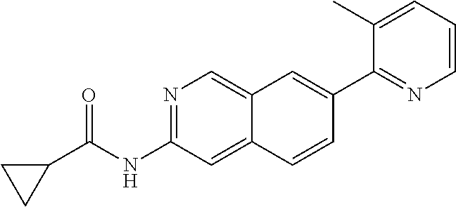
N1=C(NC(=O)C2CC2)C=C2C(=C1)C=C(C1=NC=CC=C1C)C=C2
